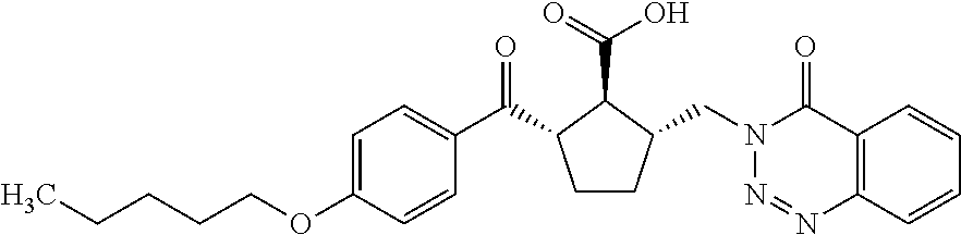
CCCCCOC1=CC=C(C(=O)C2CCC(CN3N=NC4=C(C3=O)C=CC=C4)C2C(=O)O)C=C1
